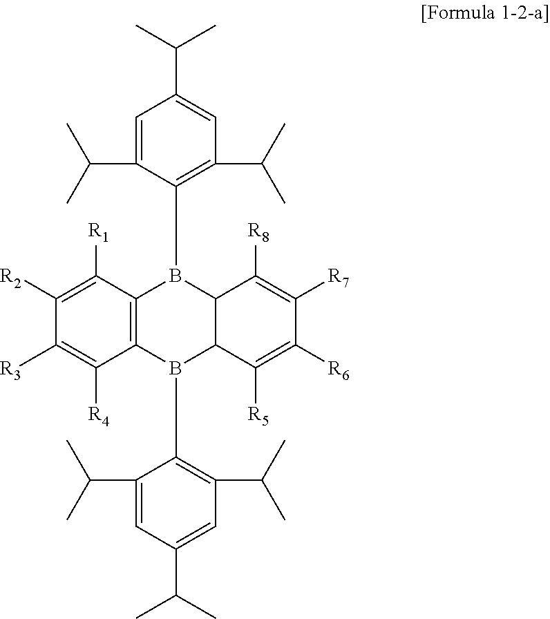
C12=C(C([R1])=C([R2])C([R3])=C1[R4])B(C1=C(C(C)C)C=C(C(C)C)C=C1C(C)C)C1C(B2C2=C(C(C)C)C=C(C(C)C)C=C2C(C)C)C([R5])=C([R6])C([R7])=C1[R8]
